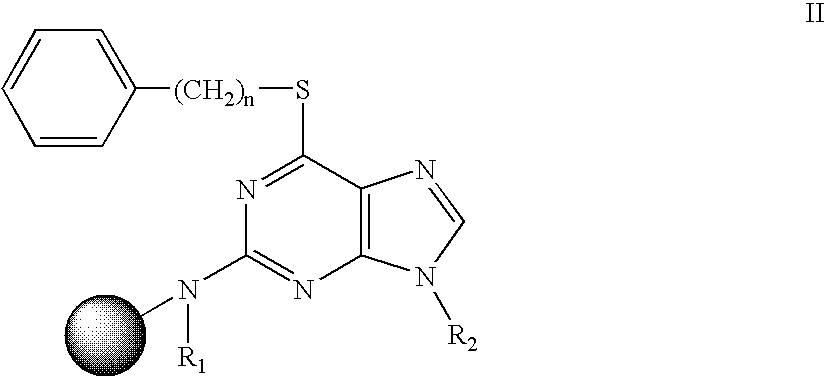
C1=CC([(CH2)n]SC2=NC(N(C)[R1])=NC3=C2N=CN3[R2])=CC=C1
